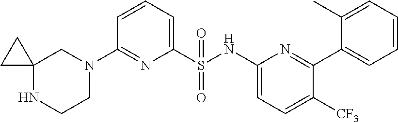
C12(NCCN(C3=NC(S(=O)(NC4=CC=C([CF3])C(C5=CC=CC=C5C)=N4)=O)=CC=C3)C1)CC2
